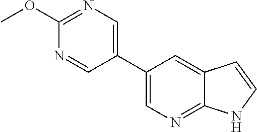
C1(C2=CN=C(OC)N=C2)=CN=C2C(=C1)C=CN2
